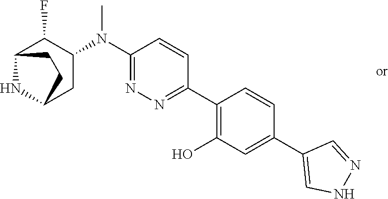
C1(C2=NN=C(N(C3C(F)C4NC(C3)CC4)C)C=C2)=C(O)C=C(C2=CNN=C2)C=C1
